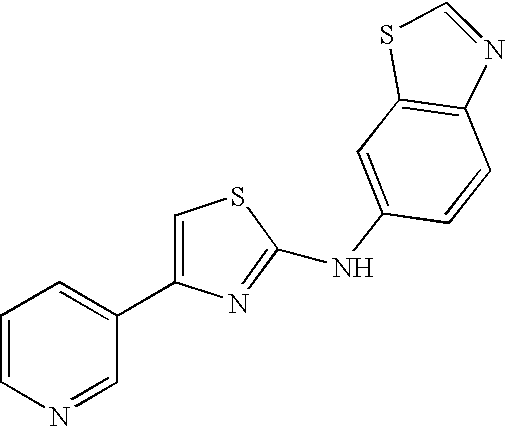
C1(NC2=CC3=C(C=C2)N=CS3)=NC(C2=CC=CN=C2)=CS1
